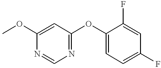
COC1=CC(OC2=CC=C(F)C=C2F)=NC=N1
